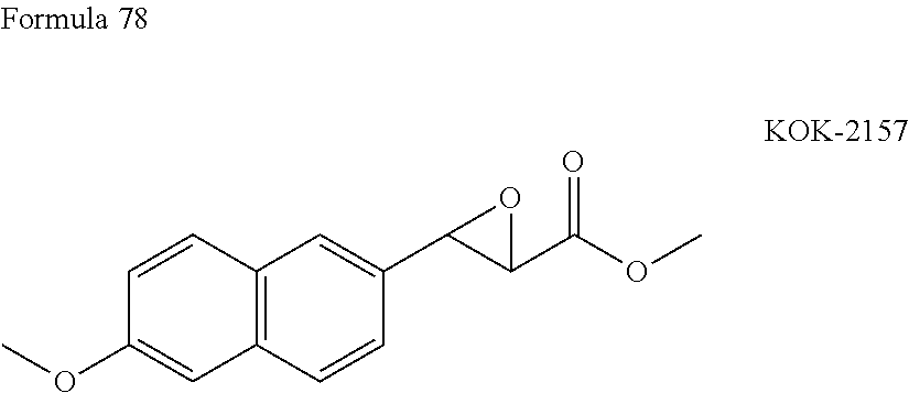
C12=C(C=C(C3C(C(OC)=O)O3)C=C1)C=CC(OC)=C2
